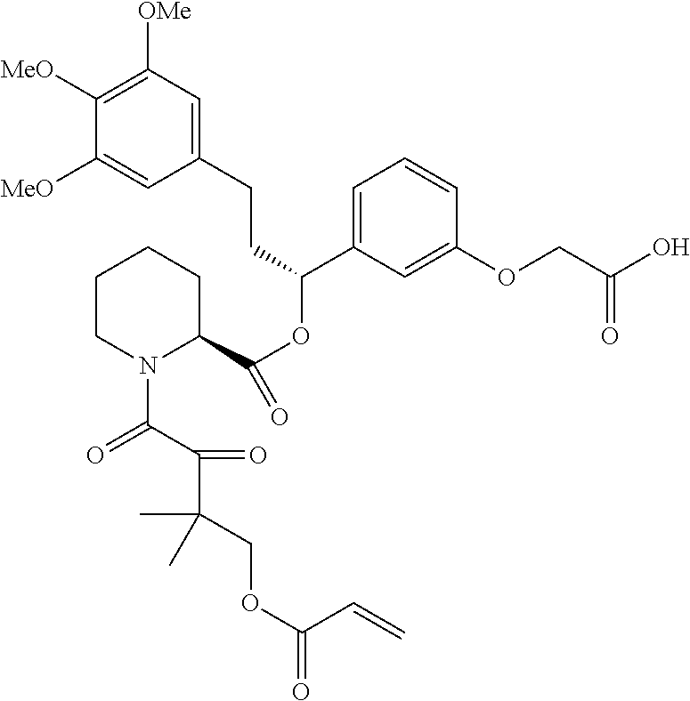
C1([MeO])=C([OMe])C=C(CCC(OC(=O)C2CCCCN2C(C(C(COC(=O)C=C)(C)C)=O)=O)C2=CC=CC(OCC(O)=O)=C2)C=C1[MeO]
